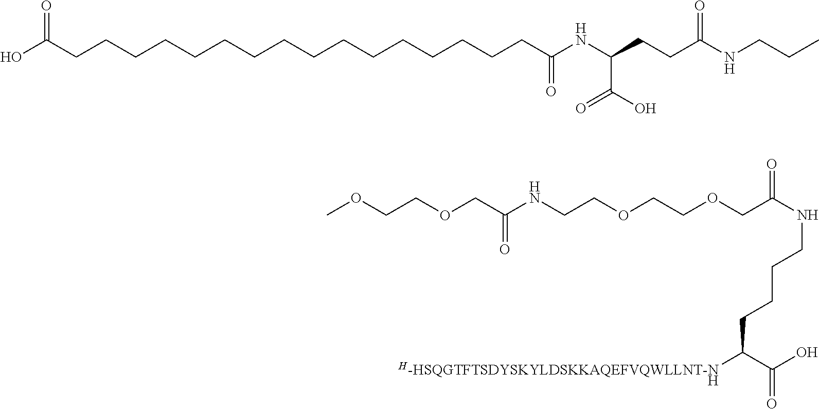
[H-HSQGTFTSDYSKYLDSKKAQEFVQWLLNT-N]C(C(O)=O)CCCCNC(=O)COCCOCCNC(COCCOC)=O.[H].C(CNC(CCC(C(=O)O)NC(=O)CCCCCCCCCCCCCCCCC(O)=O)=O)C
